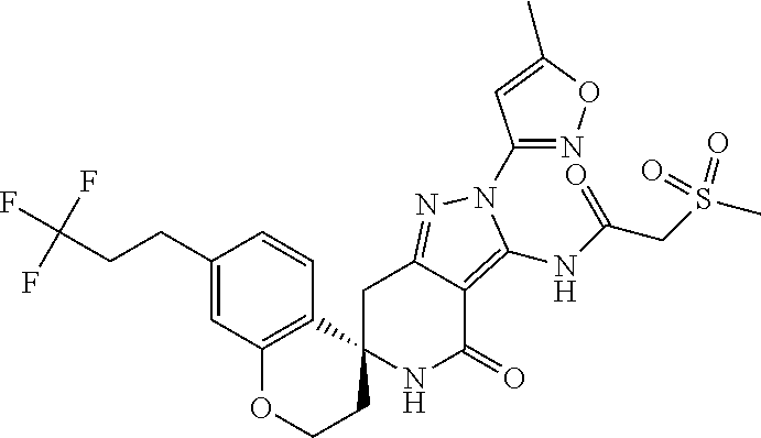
C1C2=NN(C3=NOC(C)=C3)C(NC(CS(C)(=O)=O)=O)=C2C(=O)NC12CCOC1=C2C=CC(CCC(F)(F)F)=C1
